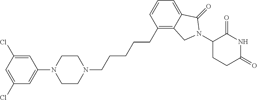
C1(Cl)=CC(Cl)=CC(N2CCN(CCCCCC3=C4C(=CC=C3)C(=O)N(C3C(=O)NC(=O)CC3)C4)CC2)=C1
